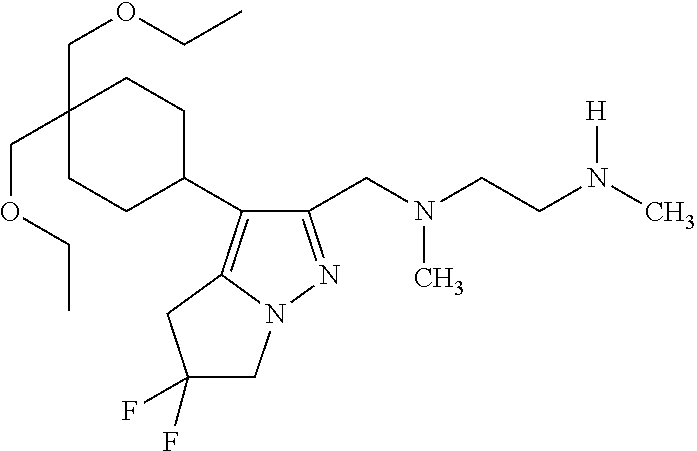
C1(CN(CCN(C)[H])C)=NN2C(=C1C1CCC(COCC)(COCC)CC1)CC(F)(F)C2
